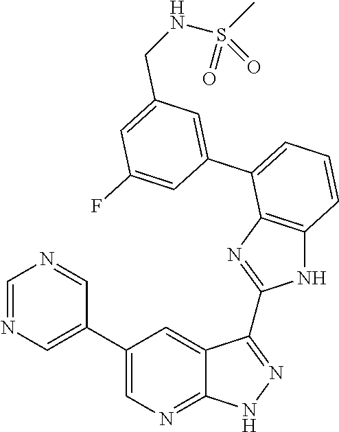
C1=C(C2=CC=CC3=C2N=C(C2=NNC4=NC=C(C5=CN=CN=C5)C=C42)N3)C=C(F)C=C1CNS(=O)(C)=O
